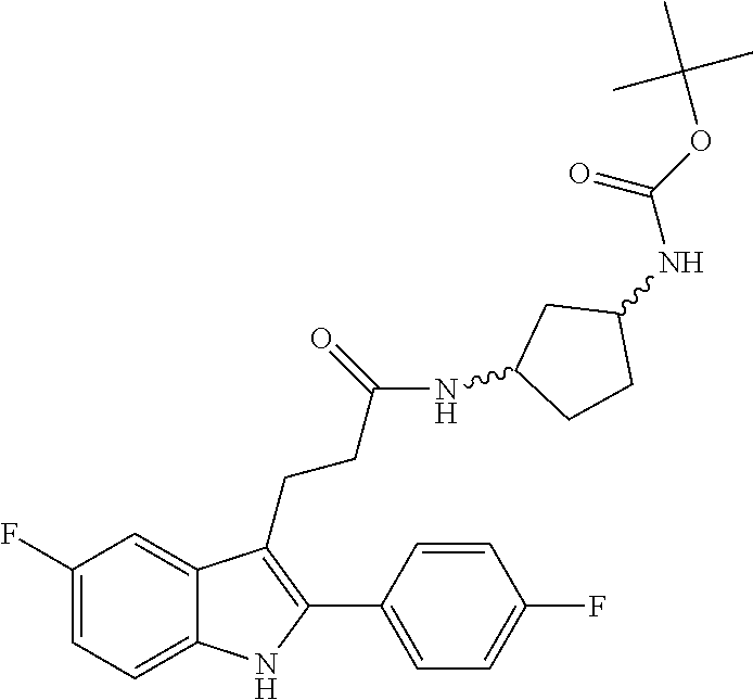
C1=C2C(CCC(=O)NC3CCC(NC(OC(C)(C)C)=O)C3)=C(C3=CC=C(F)C=C3)NC2=CC=C1F
